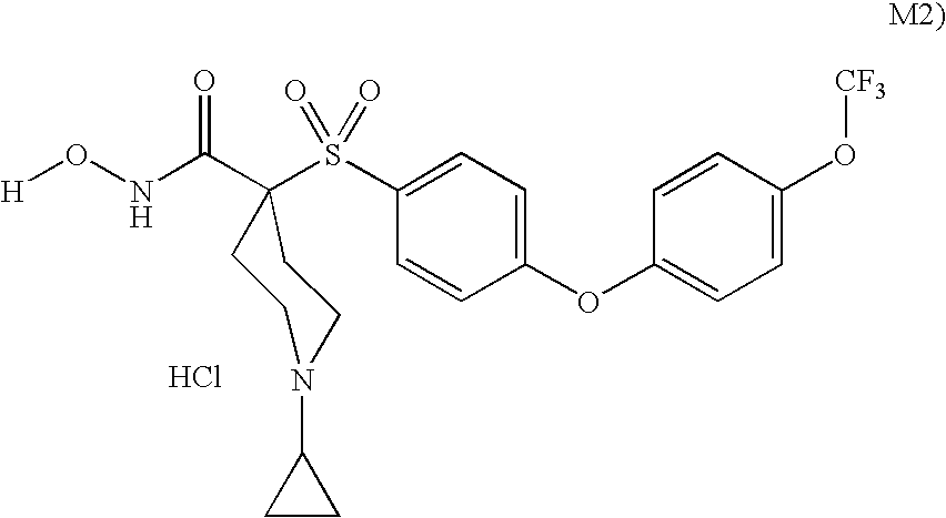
[H]ONC(=O)C1(S(C2=CC=C(OC3=CC=C(O[CF3])C=C3)C=C2)(=O)=O)CCN(C2CC2)CC1.Cl
